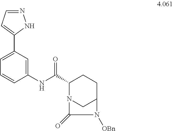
C1(NC(C2N3CC(CC2)N([OBn])C3=O)=O)=CC(C2=CC=NN2)=CC=C1
